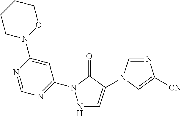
N1C=C(N2C=NC([CN])=C2)C(=O)N1C1=NC=NC(N2OCCCC2)=C1
